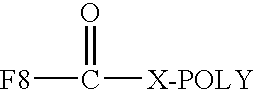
[F8]C([X-POLY])=O
